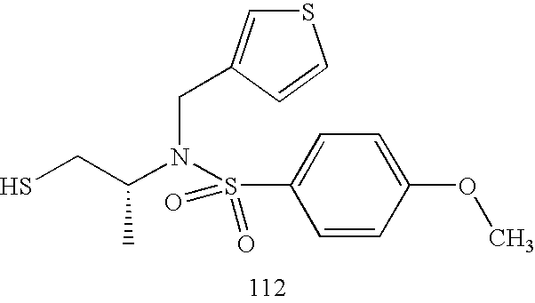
SCC(N(S(C1=CC=C(OC)C=C1)(=O)=O)CC1=CSC=C1)C
